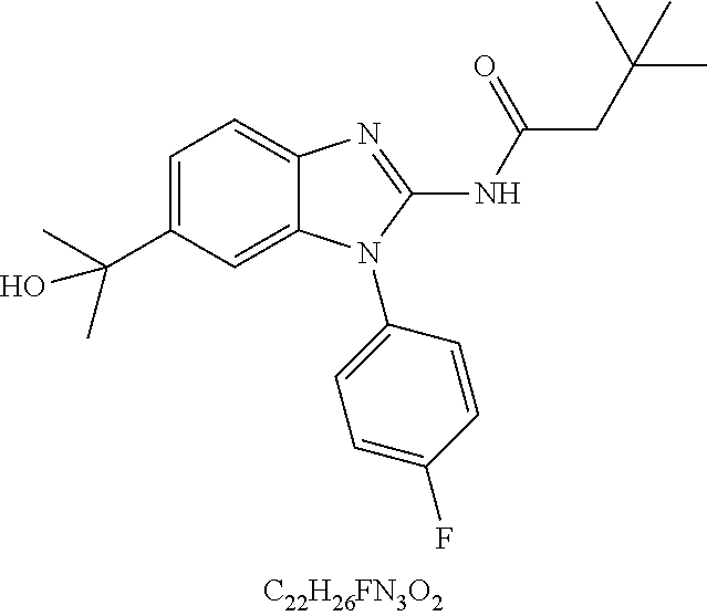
C1=C(C(C)(C)O)C=C2C(=C1)N=C(NC(CC(C)(C)C)=O)N2C1=CC=C(F)C=C1
